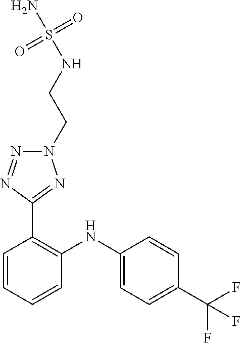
C1=CC(C(F)(F)F)=CC=C1NC1=C(C2=NN(CCNS(N)(=O)=O)N=N2)C=CC=C1
